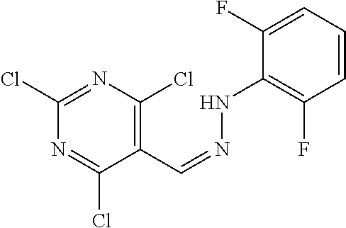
N1=C(Cl)N=C(Cl)C(C=NNC2=C(F)C=CC=C2F)=C1Cl
